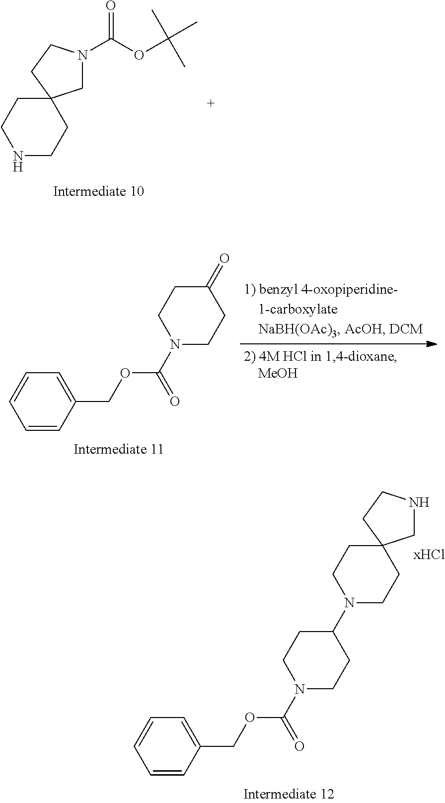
C1(N2CCC3(CC2)CNCC3)CCN(C(=O)OCC2=CC=CC=C2)CC1.C1N(C(OC(C)(C)C)=O)CCC12CCNCC2.C1(=O)CCN(C(=O)OCC2=CC=CC=C2)CC1
